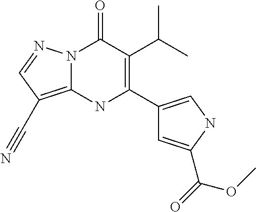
N12C(=C(C#N)C=N1)NC(C1=CNC(C(OC)=O)=C1)=C(C(C)C)C2=O
